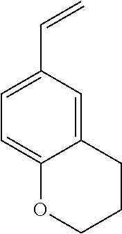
C1=C(C=C)C=C2C(=C1)OCCC2
